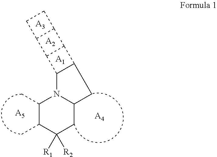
C1(C)C(C)C([R1])([R2])CC2N1C1C(C2)C2C1C1C2CC1.[A5].[A4].[A1].[A2].[A3]
